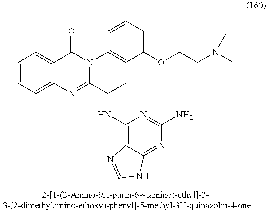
C1=CC=C2C(=C1C)C(=O)N(C1=CC(OCCN(C)C)=CC=C1)C(C(C)NC1=C3C(=NC(N)=N1)NC=N3)=N2
